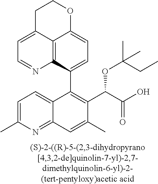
C12=C3C(C4=C(C(C(O)=O)OC(CC)(C)C)C(C)=CC5=NC(C)=CC=C45)=CC=C1OCCC2=CC=N3
